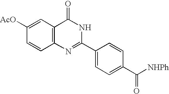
C12=C(C=C([AcO])C=C1)C(=O)NC(C1=CC=C(C(=O)[NHPh])C=C1)=N2
